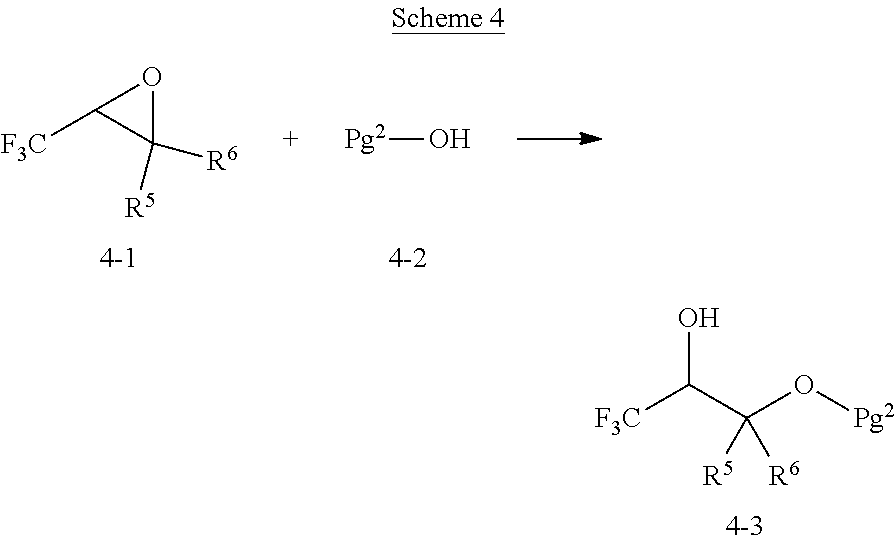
C1([R5])([R6])OC1[F3C].[Pg2]O.[F3C]C(C(O[Pg2])([R5])[R6])O
